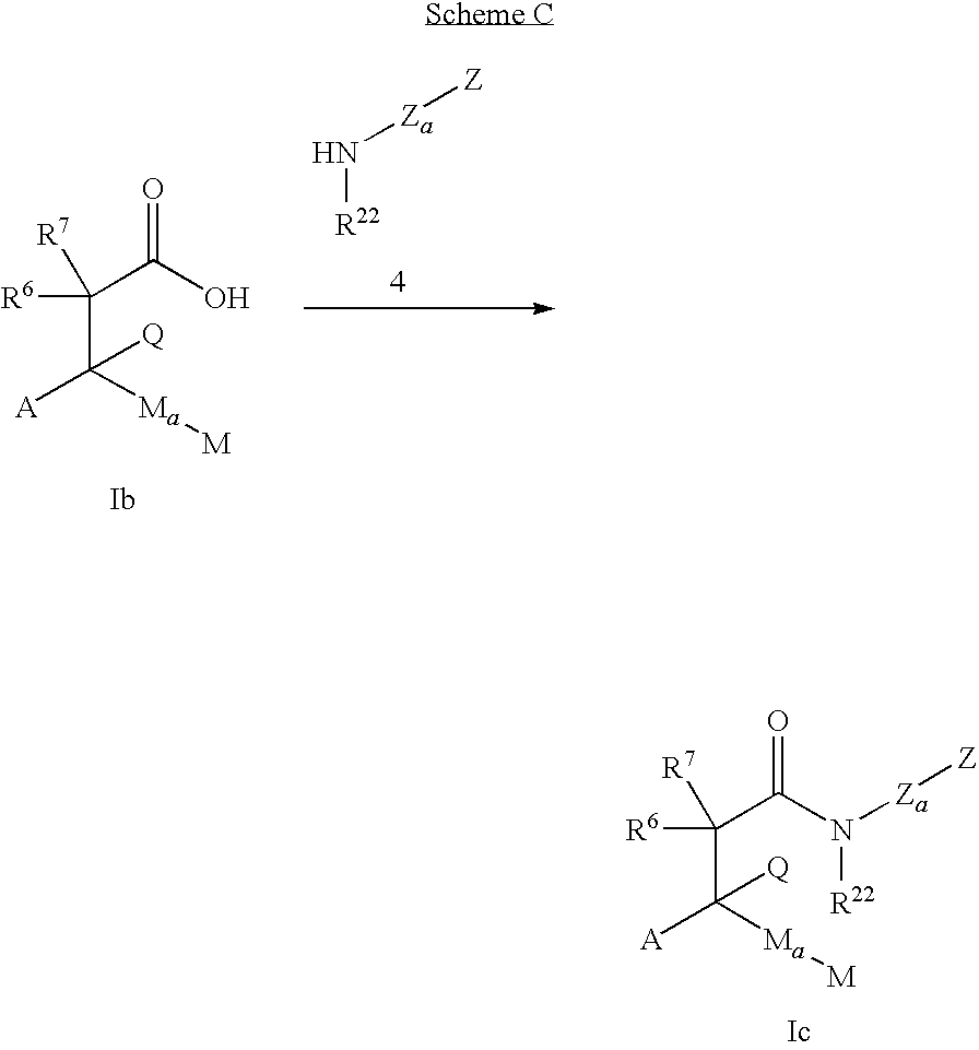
C(C(=O)N([R22])[Za][Z])(C([A])([Ma][M])[Q])([R6])[R7].C(C(O)=O)(C([A])([Ma][M])[Q])([R6])[R7].N([R22])[Za][Z]
